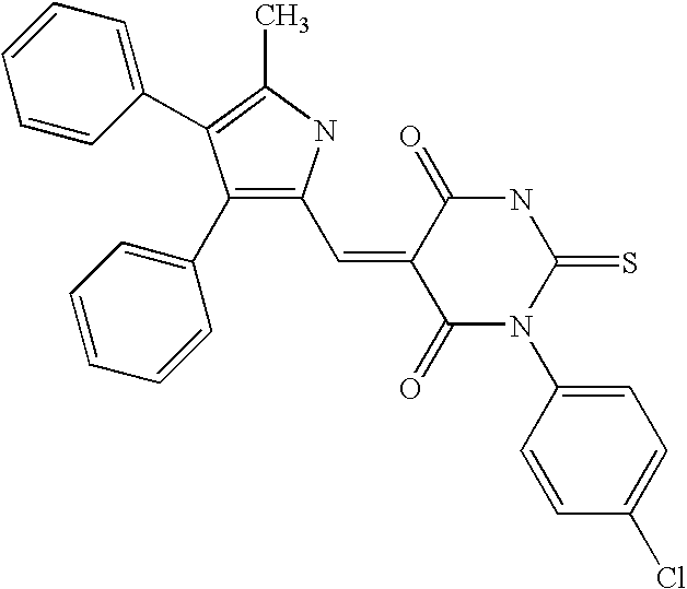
C1(C2=CC=CC=C2)=C(C=C2C(=O)N(C3=CC=C(Cl)C=C3)C(=S)NC2=O)NC(C)=C1C1=CC=CC=C1
